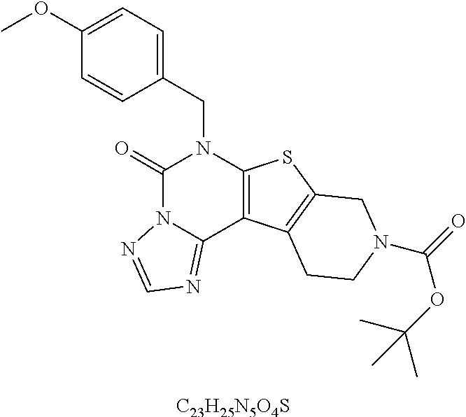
C1(CN2C(=O)N3C(=NC=N3)C3=C2SC2=C3CCN(C(OC(C)(C)C)=O)C2)=CC=C(OC)C=C1.[C23H25N5O4S]
